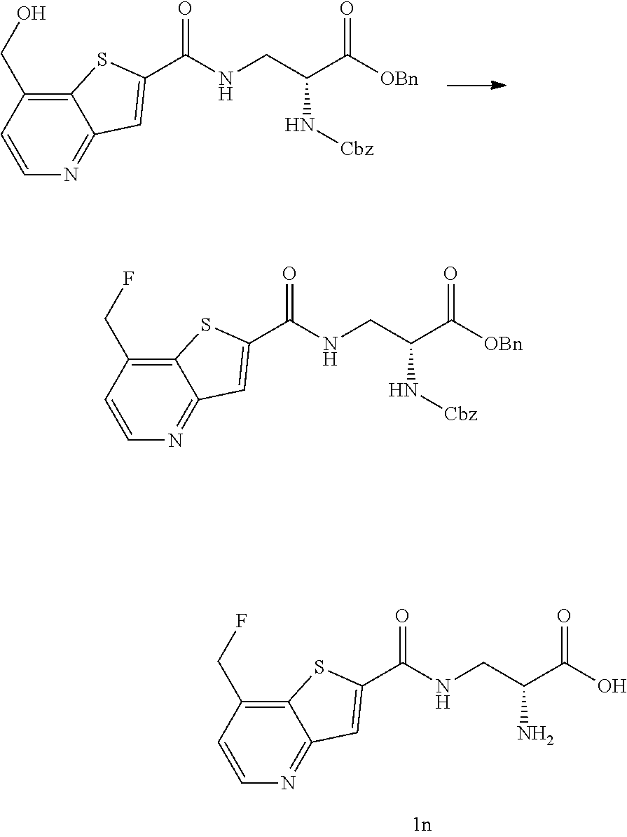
C1=CN=C2C(=C1CO)SC(C(NCC(C([OBn])=O)N[Cbz])=O)=C2.C1=CN=C2C(=C1CF)SC(C(NCC(C(O)=O)N)=O)=C2.C1=CN=C2C(=C1CF)SC(C(NCC(C([OBn])=O)N[Cbz])=O)=C2
